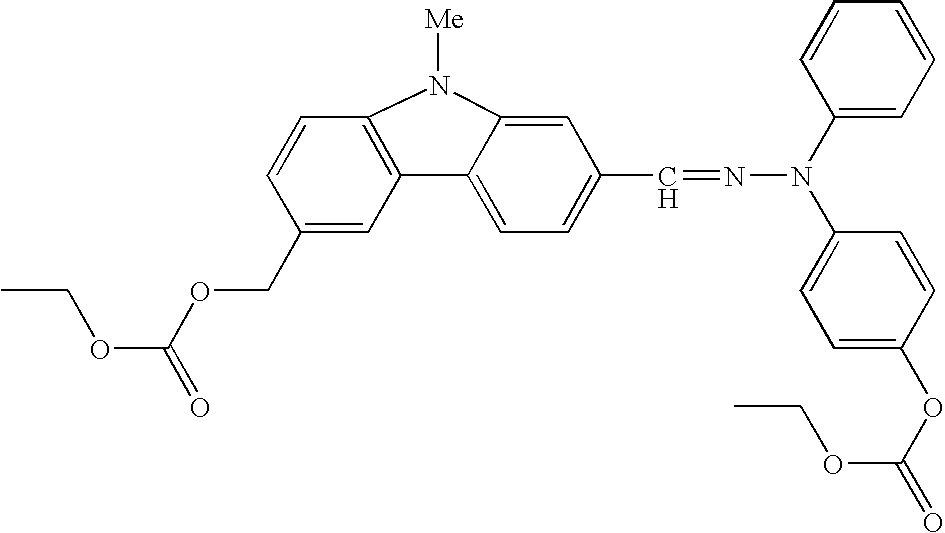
C1(C=NN(C2=CC=C(OC(OCC)=O)C=C2)C2=CC=CC=C2)=CC=C2C(=C1)N([Me])C1=C2C=C(COC(=O)OCC)C=C1
